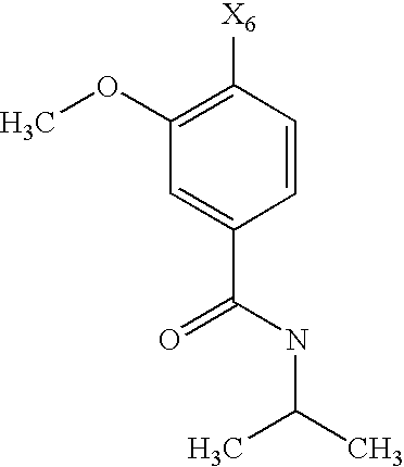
C1(OC)=C([X6])C=CC(C(NC(C)C)=O)=C1
